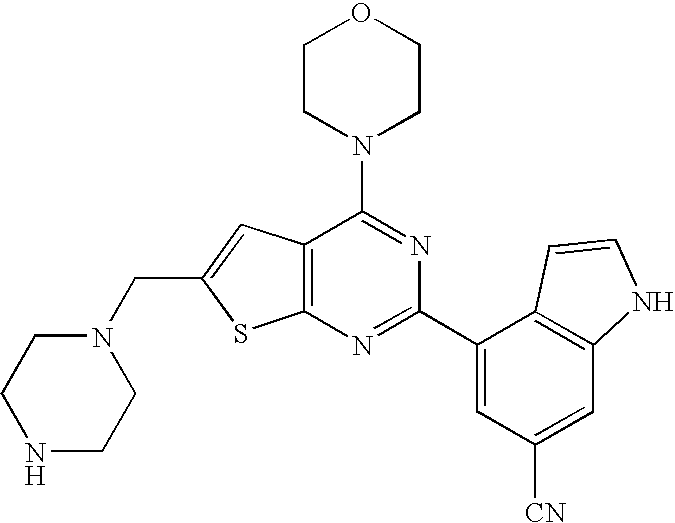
C12=C(N=C(C3=CC([CN])=CC4=C3C=CN4)N=C1N1CCOCC1)SC(CN1CCNCC1)=C2
